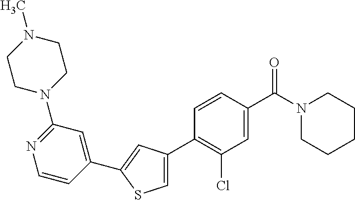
C1(C2=C(Cl)C=C(C(N3CCCCC3)=O)C=C2)=CSC(C2=CC(N3CCN(C)CC3)=NC=C2)=C1
